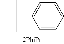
C1=CC=CC=C1C(C)(C)C
